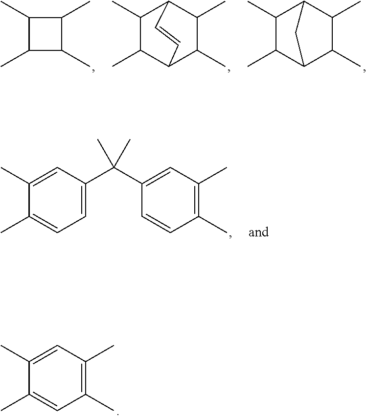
C1(C)C(C)C(C)C1C.C1(C)C(C)C2C(C)C(C)C1C=C2.C1(C)C(C)C2C(C)C(C)C1C2.C1=C(C(C2=CC(C)=C(C)C=C2)(C)C)C=C(C)C(C)=C1.C1(C)=CC(C)=C(C)C=C1C
